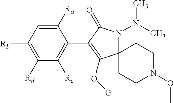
C1([Ra])=CC([Rb])=C([Rd])C([Rc])=C1C1=C(O[G])C2(N(N(C)C)C1=O)CCN(OC)CC2
